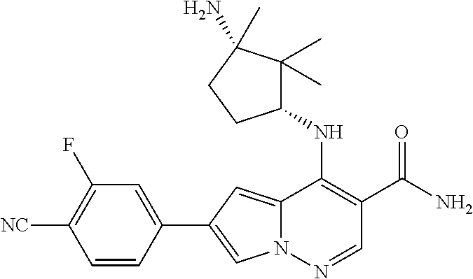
N12C(=CC(C3=CC(F)=C([NC])C=C3)=C1)C(NC1C(C)(C)C(N)(C)CC1)=C(C(N)=O)C=N2
